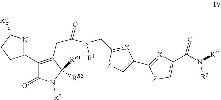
C1(C2=NC([RA])CC2)=C(CC(=O)N(CC2=[X]c(C3=[X]c(C(=O)N([RC])[R3])c[Z]3)c[Z]2)[R1])C([RB2])([RB1])N([R2])C1=O
